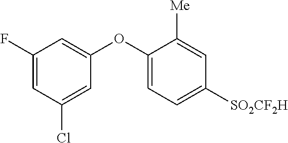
C1(F)=CC(Cl)=CC(OC2=CC=C([SO2CF2H])C=C2[Me])=C1
